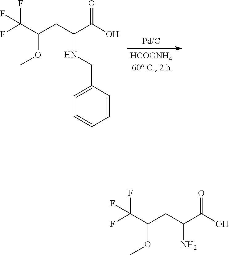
C(CC(C(O)=O)NCC1=CC=CC=C1)(OC)C(F)(F)F.C(CC(C(O)=O)N)(OC)C(F)(F)F
